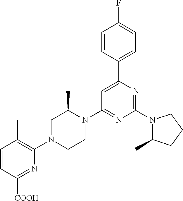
N1(C2=NC(C3=CC=C(F)C=C3)=CC(N3C(C)CN(C4=C(C)C=CC([COOH])=N4)CC3)=N2)C(C)CCC1
